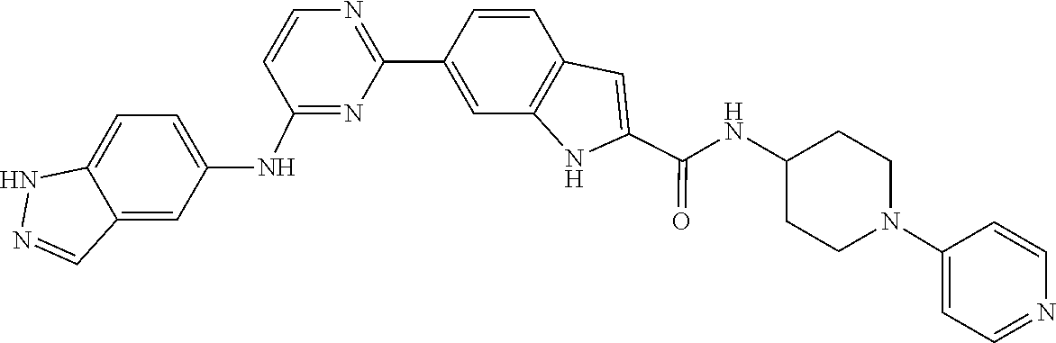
C1(C2=CC3=C(C=C2)C=C(C(=O)NC2CCN(C4=CC=NC=C4)CC2)N3)=NC=CC(NC2=CC=C3NN=CC3=C2)=N1
